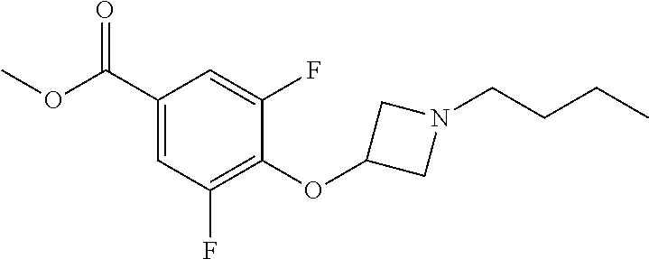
C1(C(OC)=O)=CC(F)=C(OC2CN(CCCC)C2)C(F)=C1
